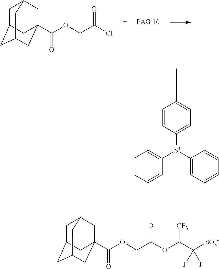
C1C2CC3CC(C(OCC(Cl)=O)=O)(CC1C3)C2.C1=CC([S+](C2=CC=CC=C2)C2=CC=CC=C2)=CC=C1C(C)(C)C.C1C2CC3CC(C(OCC(OC(C([SO3-])(F)F)[CF3])=O)=O)(CC1C3)C2
